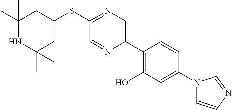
S(C1=NC=C(C2=C(O)C=C(N3C=CN=C3)C=C2)N=C1)C1CC(C)(C)NC(C)(C)C1
